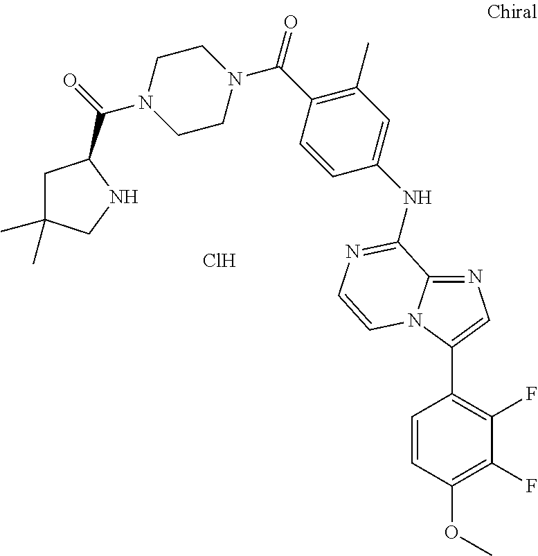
N1=C2N(C(C3=C(F)C(F)=C(OC)C=C3)=C1)C=CN=C2NC1=CC(C)=C(C(N2CCN(C(=O)C3CC(C)(C)CN3)CC2)=O)C=C1.Cl
